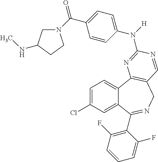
C1=C(Cl)C=C2C(=C1)C1=C(CN=C2C2=C(F)C=CC=C2F)C=NC(N(C2=CC=C(C(N3CC(NC)CC3)=O)C=C2)[H])=N1
